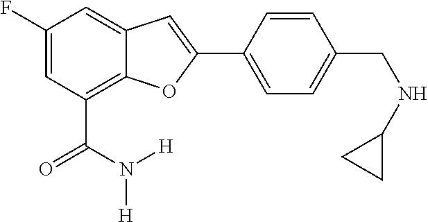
C1(F)=CC(C(=O)N([H])[H])=C2C(=C1)C=C(C1=CC=C(CNC3CC3)C=C1)O2
